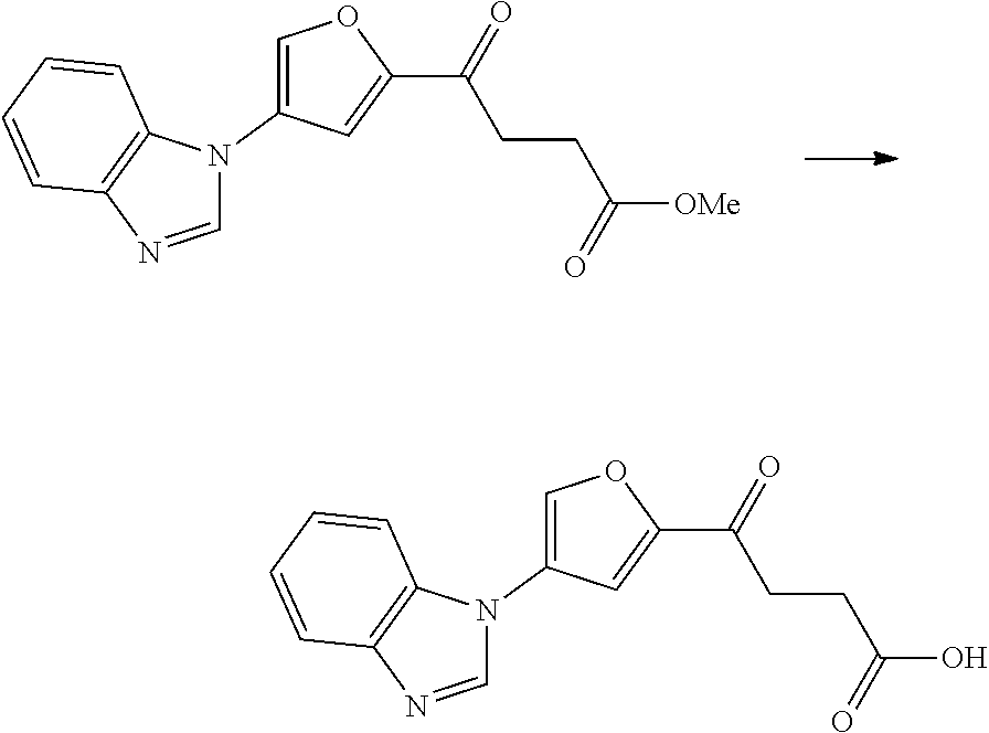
N1(C2=COC(C(CCC(=O)[OMe])=O)=C2)C=NC2=C1C=CC=C2.C1=NC2=C(N1C1=COC(C(CCC(O)=O)=O)=C1)C=CC=C2
